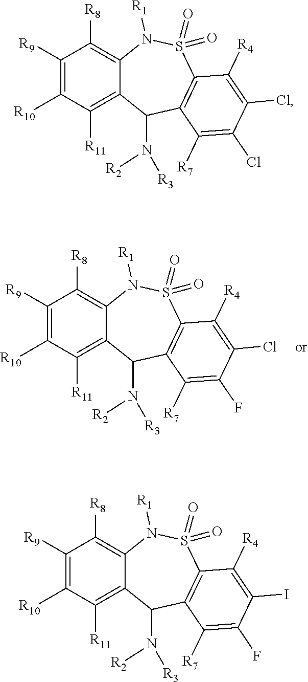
C1([R9])=C([R10])C([R11])=C2C(=C1[R8])N([R1])S(=O)(=O)C1=C(C2N([R2])[R3])C([R7])=C(F)C(Cl)=C1[R4].C1([R9])=C([R10])C([R11])=C2C(=C1[R8])N([R1])S(=O)(=O)C1=C(C2N([R2])[R3])C([R7])=C(Cl)C(Cl)=C1[R4].C1([R9])=C([R10])C([R11])=C2C(=C1[R8])N([R1])S(=O)(=O)C1=C(C2N([R2])[R3])C([R7])=C(F)C(I)=C1[R4]
